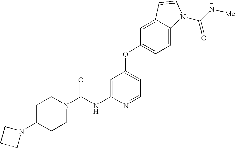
C1=C(NC(N2CCC(N3CCC3)CC2)=O)N=CC=C1OC1=CC=C2C(=C1)C=CN2C(N[Me])=O
